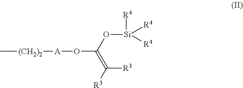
C[(CH2)2][A]OC(=C([R3])[R3])O[Si]([R4])([R4])[R4]
